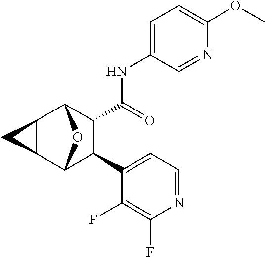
C1(NC(C2C(C3=CC=NC(F)=C3F)C3OC2C2C3C2)=O)=CC=C(OC)N=C1
